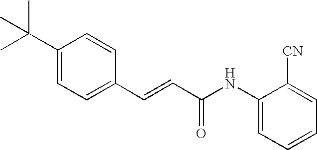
C(=CC(=O)NC1=CC=CC=C1[CN])C1=CC=C(C(C)(C)C)C=C1
